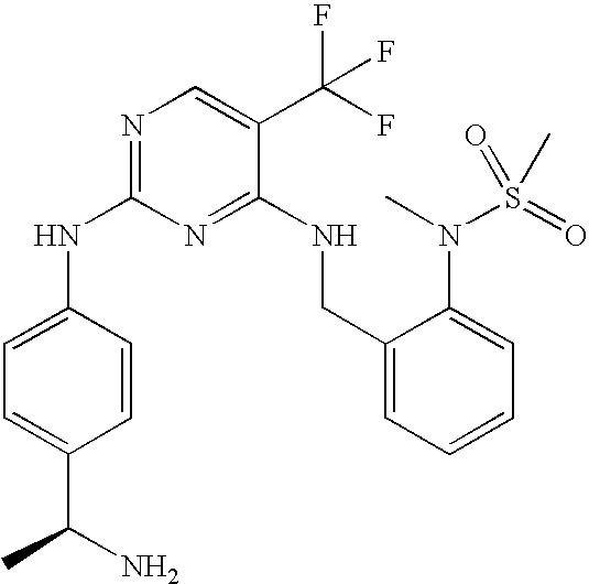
C1(NC2=NC=C(C(F)(F)F)C(NCC3=CC=CC=C3N(S(C)(=O)=O)C)=N2)=CC=C(C(N)C)C=C1
